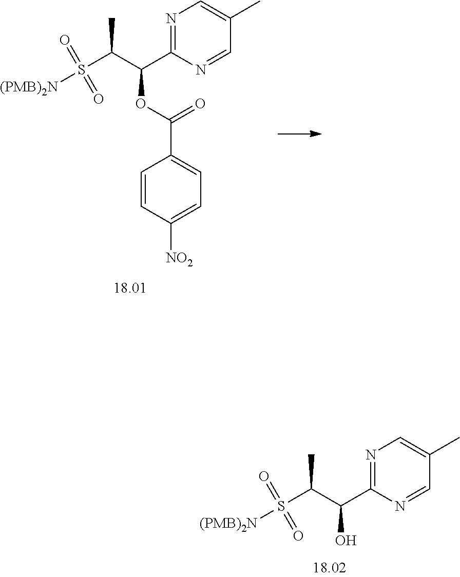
C1(C(C(S(=O)([(PMB)2N])=O)C)O)=NC=C(C)C=N1.C1(C(C(S(=O)([(PMB)2N])=O)C)OC(=O)C2=CC=C([NO2])C=C2)=NC=C(C)C=N1
